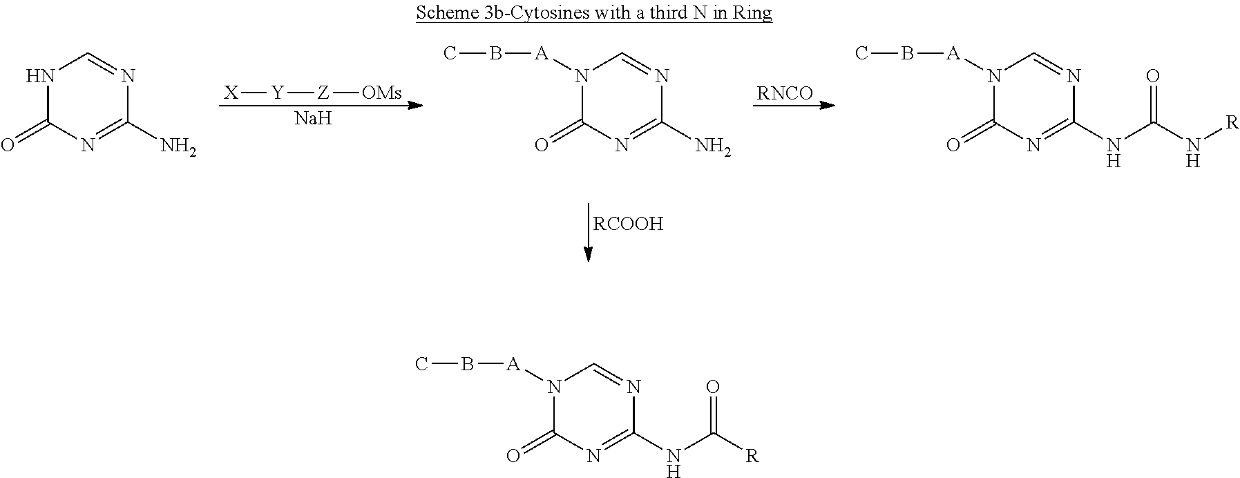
[RNCO].[Z]([OMs])[Y][X].[Na].[RCOOH].N1C(=O)N=C(N)N=C1.N1([A]BC)C(=O)N=C(N)N=C1.N1([A]BC)C(=O)N=C(NC(N[R])=O)N=C1.N1([A]BC)C(=O)N=C(NC([R])=O)N=C1
